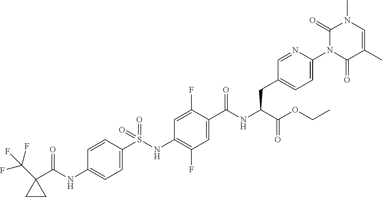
C1=C(S(NC2=C(F)C=C(C(NC(C(OCC)=O)CC3=CC=C(N4C(=O)C(C)=CN(C)C4=O)N=C3)=O)C(F)=C2)(=O)=O)C=CC(NC(C2(C(F)(F)F)CC2)=O)=C1
